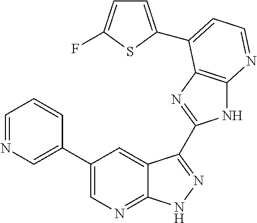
C1=NC=C(C2=CN=C3C(=C2)C(C2=NC4=C(N2)N=CC=C4C2=CC=C(F)S2)=NN3)C=C1
